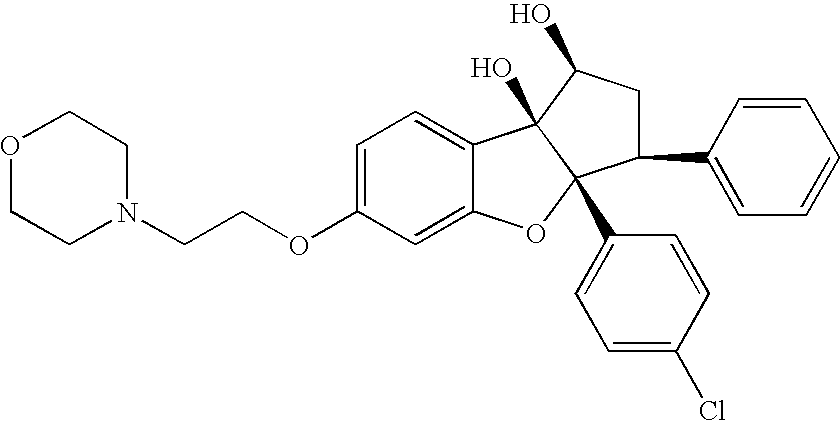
C1=C(OCCN2CCOCC2)C=C2C(=C1)C1(O)C(C3=CC=C(Cl)C=C3)(O2)C(C2=CC=CC=C2)CC1O
